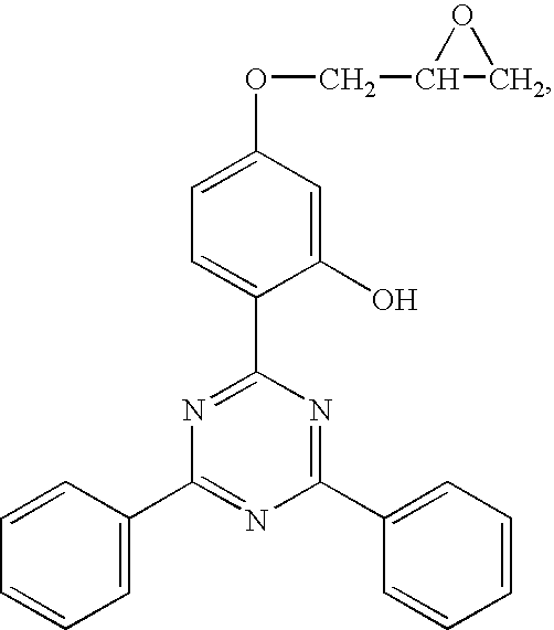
C1(O)=CC(OCC2CO2)=CC=C1C1=NC(C2=CC=CC=C2)=NC(C2=CC=CC=C2)=N1
